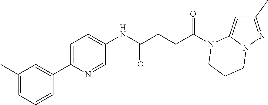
C1(C)=NN2C(=C1)N(C(CCC(NC1=CC=C(C3=CC(C)=CC=C3)N=C1)=O)=O)CCC2
